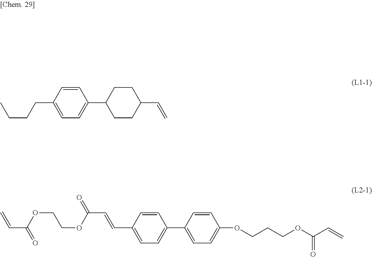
C1(CCCC)=CC=C(C2CCC(C=C)CC2)C=C1.C1(C=CC(OCCOC(C=C)=O)=O)=CC=C(C2=CC=C(OCCCOC(C=C)=O)C=C2)C=C1
